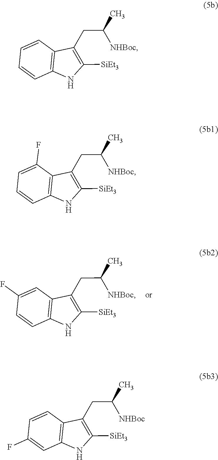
C1=CC2=C(C=C1F)C(CC([NHBoc])C)=C([SiEt3])N2.C1=CC2=C(C=C1)C(CC([NHBoc])C)=C([SiEt3])N2.C1=CC2=C(C(F)=C1)C(CC([NHBoc])C)=C([SiEt3])N2.C1(F)=CC2=C(C=C1)C(CC([NHBoc])C)=C([SiEt3])N2
